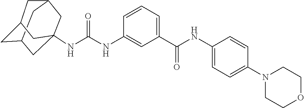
C12CC3CC(NC(NC4=CC(C(NC5=CC=C(N6CCOCC6)C=C5)=O)=CC=C4)=O)(C1)CC(C2)C3
